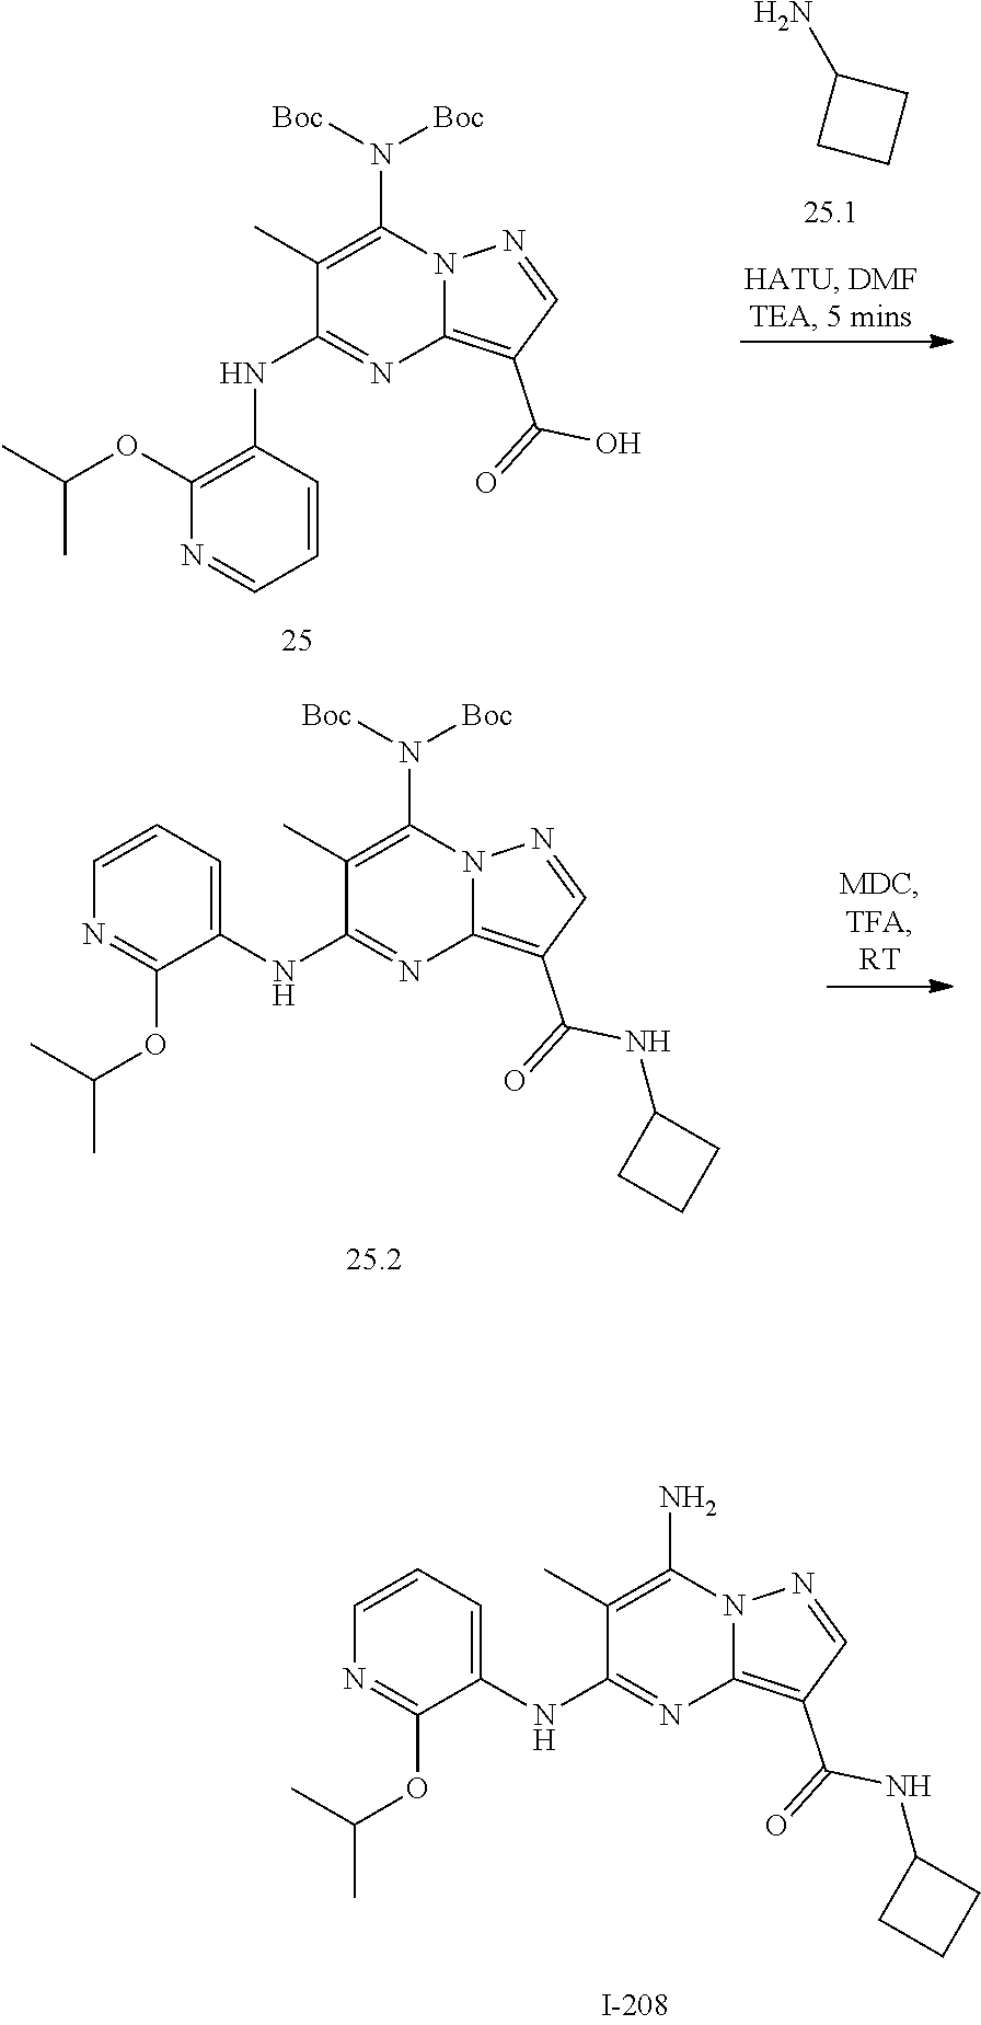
C1(C)=C(N([Boc])[Boc])N2C(=C(C(=O)O)C=N2)N=C1NC1=C(OC(C)C)N=CC=C1.C1CCC1N.C1(C)=C(N([Boc])[Boc])N2C(=C(C(=O)NC3CCC3)C=N2)N=C1NC1=CC=CN=C1OC(C)C.C1(C)=C(N)N2C(=C(C(=O)NC3CCC3)C=N2)N=C1NC1=CC=CN=C1OC(C)C
